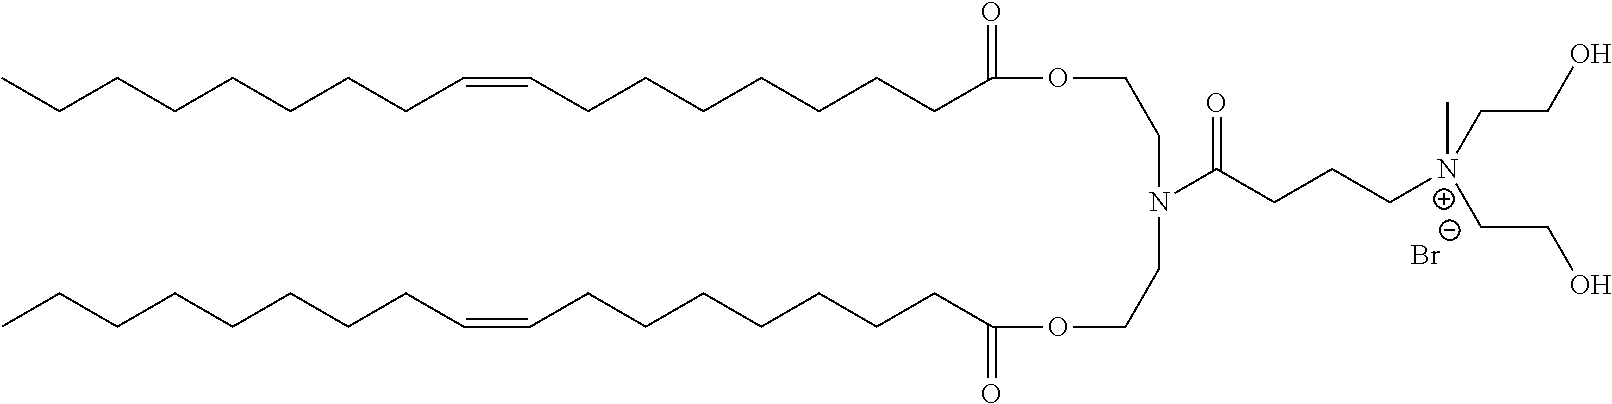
C(CCCCCCCC(OCCN(CCOC(=O)CCCCCCCC=CCCCCCCCC)C(CCC[N+](C)(CCO)CCO)=O)=O)=CCCCCCCCC.[Br-]
